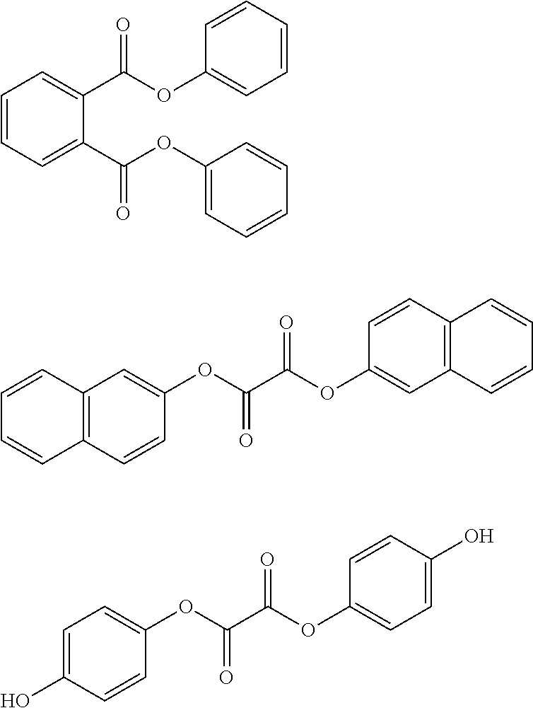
C1=CC=C(C(OC2=CC=CC=C2)=O)C(C(OC2=CC=CC=C2)=O)=C1.C12=C(C=CC(OC(C(OC3=CC4=C(C=C3)C=CC=C4)=O)=O)=C1)C=CC=C2.C1=C(O)C=CC(OC(C(OC2=CC=C(O)C=C2)=O)=O)=C1
